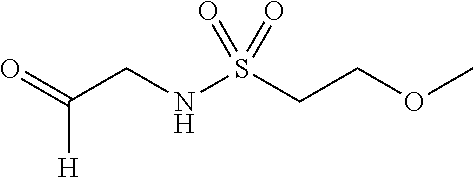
O=C(CNS(CCOC)(=O)=O)[H]
